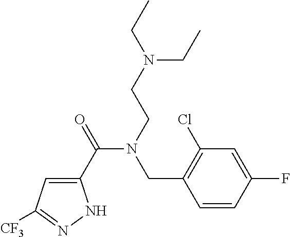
C1(C(=O)N(CCN(CC)CC)CC2=C(Cl)C=C(F)C=C2)=CC([CF3])=NN1
